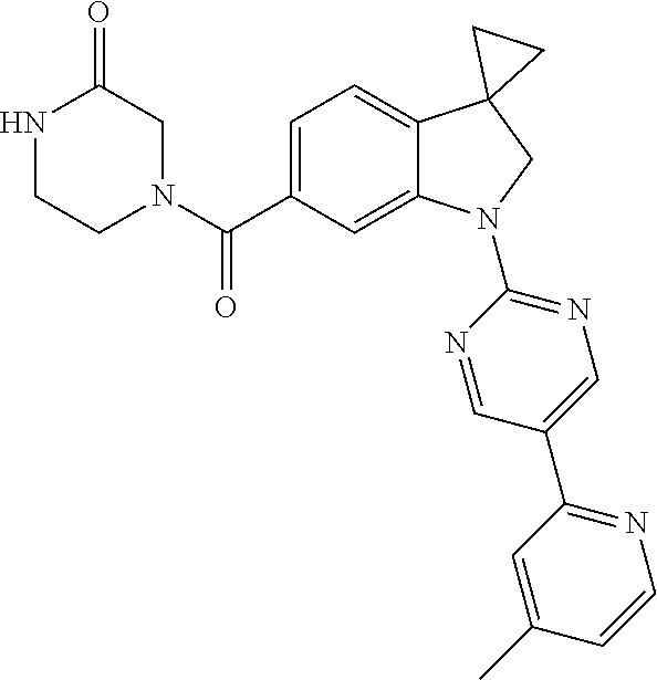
N1CCN(C(C2=CC=C3C(=C2)N(C2=NC=C(C4=NC=CC(C)=C4)C=N2)CC32CC2)=O)CC1=O
